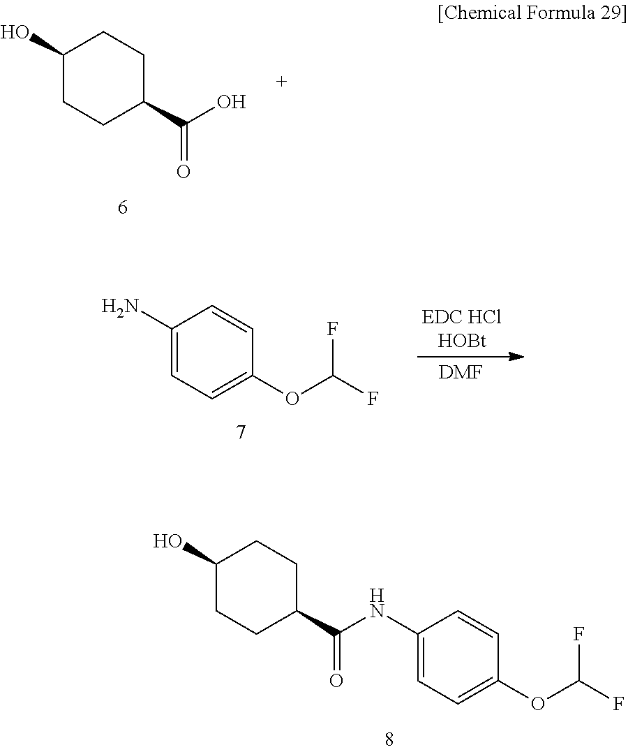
C1(N)=CC=C(OC(F)F)C=C1.[DMF].C1(NC(C2CCC(O)CC2)=O)=CC=C(OC(F)F)C=C1.C1(O)CCC(C(=O)O)CC1
